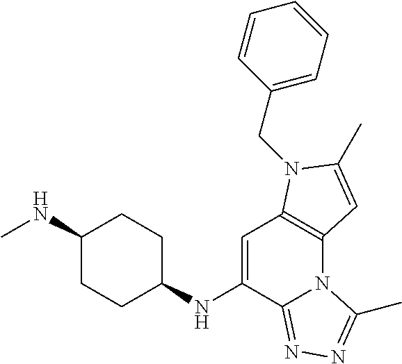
C1CC(NC2=CC3=C(N4C2=NN=C4C)C=C(C)N3CC2=CC=CC=C2)CCC1NC
